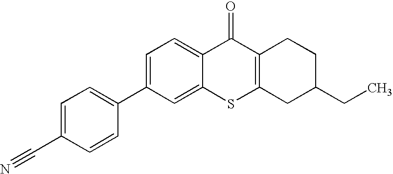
C1=C(C#N)C=CC(C2=CC=C3C(=C2)SC2=C(C3=O)CCC(CC)C2)=C1
